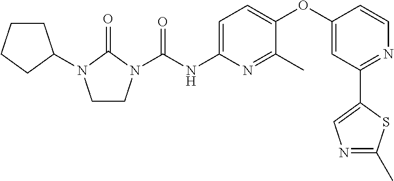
C1CN(C(NC2=CC=C(OC3=CC(C4=CN=C(C)S4)=NC=C3)C(C)=N2)=O)C(=O)N1C1CCCC1
